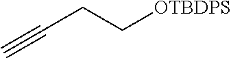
C(CC[OTBDPS])#C
